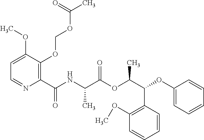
C1=C(OC)C(OCOC(C)=O)=C(C(NC(C(OC(C(OC2=CC=CC=C2)C2=C(OC)C=CC=C2)C)=O)C)=O)N=C1
